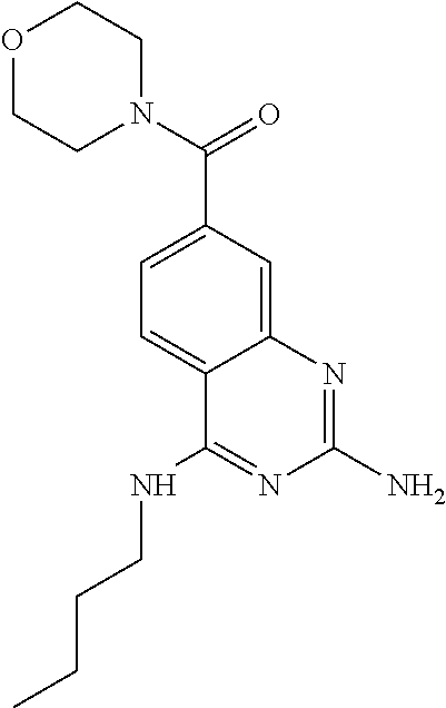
N1(C(C2=CC=C3C(=C2)N=C(N)N=C3NCCCC)=O)CCOCC1
